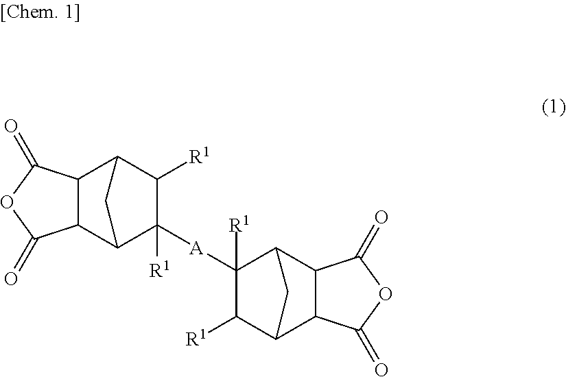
C12C(C3C([A]C4([R1])C([R1])C5C6C(C4C5)C(=O)OC6=O)([R1])C([R1])C1C3)C(=O)OC2=O
